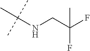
N(C(C)(C)C)CC(C)(F)F
